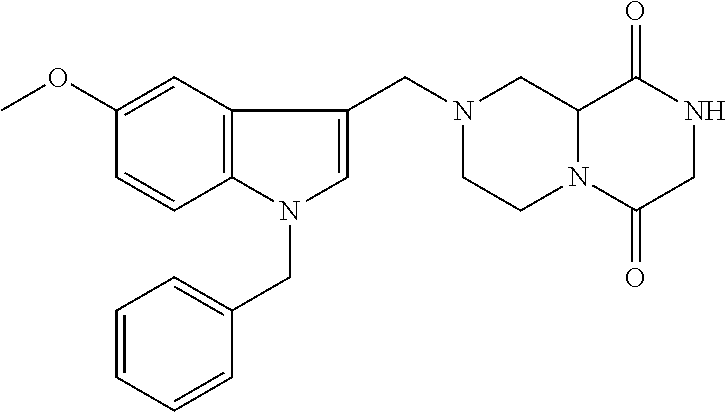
C12N(C(=O)CNC1=O)CCN(CC1=CN(CC3=CC=CC=C3)C3=C1C=C(OC)C=C3)C2
